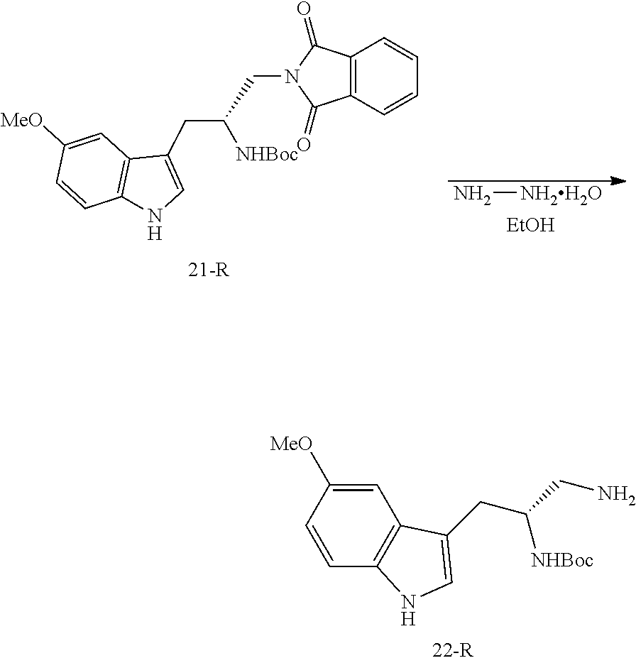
C1=C([MeO])C=CC2=C1C(CC(CN)[NHBoc])=CN2.N[NH2H2O].[EtOH].C1=C([MeO])C=CC2=C1C(CC(CN1C(=O)C3=C(C1=O)C=CC=C3)[NHBoc])=CN2
